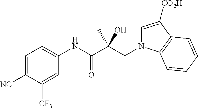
C1=C([NC])C([CF3])=CC(NC(C(CN2C=C([CO2H])C3=C2C=CC=C3)(C)O)=O)=C1
